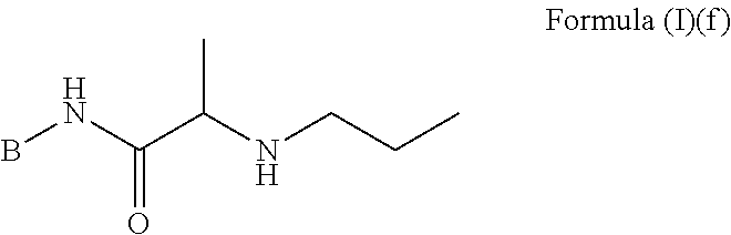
CC(NCCC)C(NB)=O
